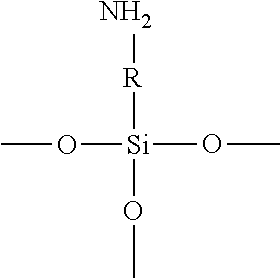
[Si](OC)(OC)(OC)[R]N
